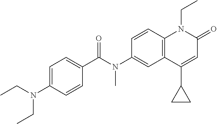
N(C1=CC2=C(C=C1)N(CC)C(=O)C=C2C1CC1)(C(C1=CC=C(N(CC)CC)C=C1)=O)C
